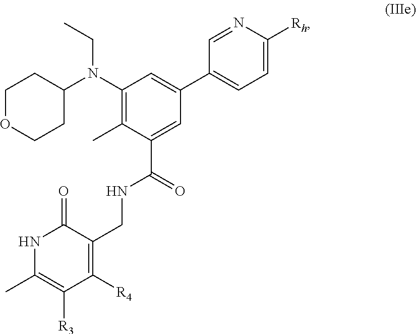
N1C(C)=C([R3])C([R4])=C(CNC(C2=CC(C3=CC=C([Rh])N=C3)=CC(N(C3CCOCC3)CC)=C2C)=O)C1=O
